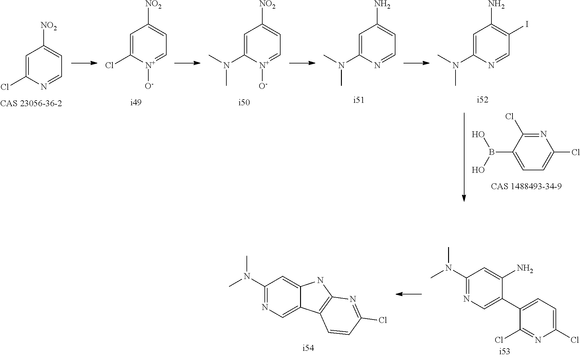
C1=C(Cl)N=CC=C1[NO2].C1=C(Cl)[N+]([O-])=CC=C1[NO2].C1=C(N(C)C)[N+]([O-])=CC=C1[NO2].C1=C(N(C)C)N=CC=C1N.C1=C(N(C)C)N=CC(I)=C1N.C1(B(O)O)=CC=C(Cl)N=C1Cl.C1(N(C)C)=NC=C(C2=CC=C(Cl)N=C2Cl)C(N)=C1.C1(N(C)C)=NC=C2C(=C1)NC1=C2C=CC(Cl)=N1
